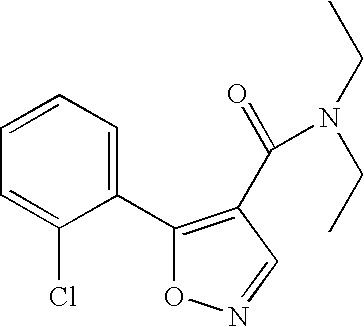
C1(C2=C(C(=O)N(CC)CC)C=NO2)=CC=CC=C1Cl
